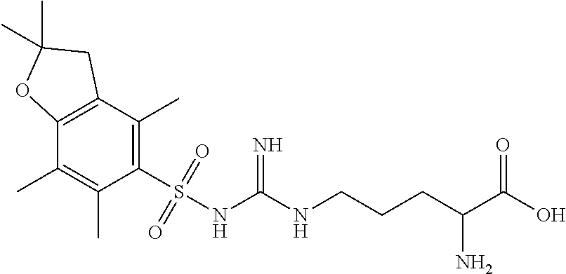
C(CC(C(O)=O)N)CNC(NS(C1=C(C)C2=C(C(C)=C1C)OC(C)(C)C2)(=O)=O)=N
